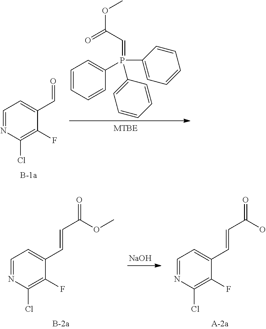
C1=CC=CC(P(C2=CC=CC=C2)(C2=CC=CC=C2)=CC(OC)=O)=C1.C1=NC(Cl)=C(F)C(C=O)=C1.C1=NC(Cl)=C(F)C(C=CC(=O)O)=C1.[NaOH].C1=NC(Cl)=C(F)C(C=CC(=O)OC)=C1
